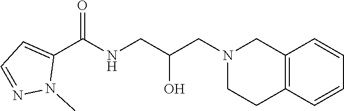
C1(C(NCC(CN2CCC3=C(C2)C=CC=C3)O)=O)=CC=NN1C
